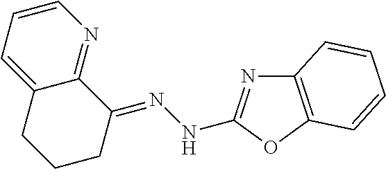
C1=CC=C2C(=N1)C(=NNC1=NC3=C(O1)C=CC=C3)CCC2
